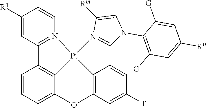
C1([R1])=CC2=N(C=C1)[Pt]13C4=C2C=CC=C4OC2=C1C(=CC([T])=C2)C1=N3C([Rm])=CN1C1=C([G])C=C([Rn])C=C1[G]
